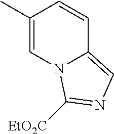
C1(C)=CN2C(=CN=C2[EtO2C])C=C1
